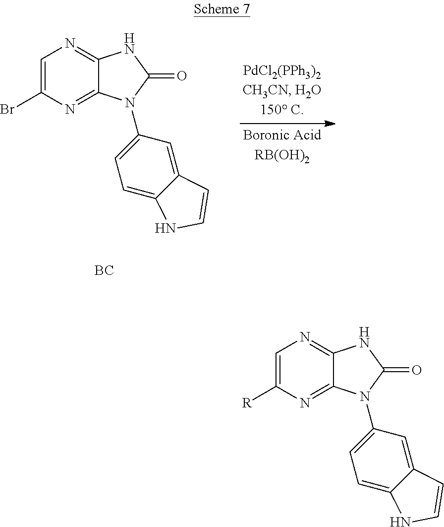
C1=C(Br)N=C2C(=N1)NC(=O)N2C1=CC=C2C(=C1)C=CN2.[BC].C1=C([R])N=C2C(=N1)NC(=O)N2C1=CC=C2C(=C1)C=CN2
